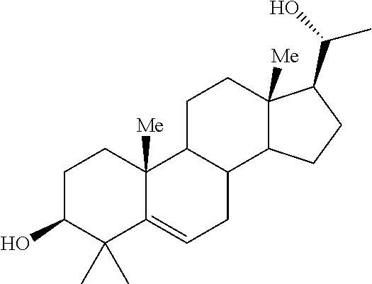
C1C(O)C(C)(C)C2=CCC3C(C2([Me])C1)CCC1([Me])C3CCC1C(C)O
